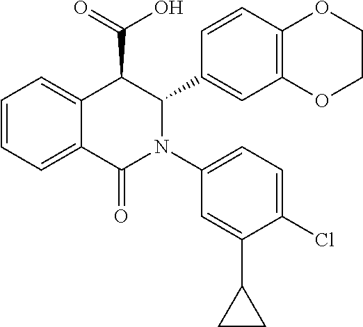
C1=CC=C2C(=C1)C(C(=O)O)C(C1=CC3=C(C=C1)OCCO3)N(C1=CC=C(Cl)C(C3CC3)=C1)C2=O
